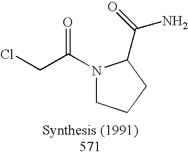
C(C(N1CCCC1C(=O)N)=O)Cl
